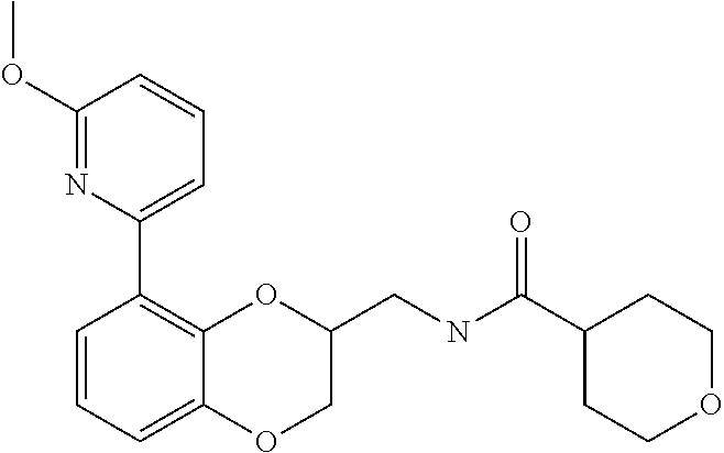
C1(OC)=NC(C2=C3C(=CC=C2)OCC(CNC(C2CCOCC2)=O)O3)=CC=C1
